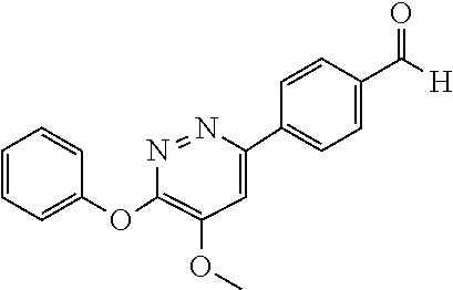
C1(OC2=CC=CC=C2)=C(OC)C=C(C2=CC=C(C([H])=O)C=C2)N=N1
